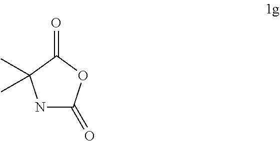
N1C(=O)OC(=O)C1(C)C
